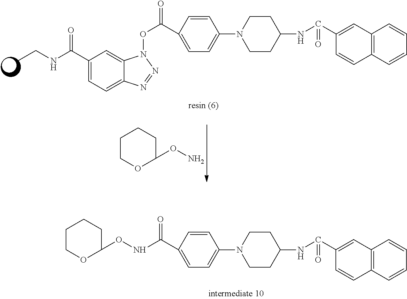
C1=CC(C(=O)ON2C3=CC(C(NCC)=O)=CC=C3N=N2)=CC=C1N1CCC(NC(C2=CC3=C(C=C2)C=CC=C3)=O)CC1.C1COC(ON)CC1.C1=CC(C(=O)NOC2CCCCO2)=CC=C1N1CCC(NC(C2=CC3=C(C=C2)C=CC=C3)=O)CC1
